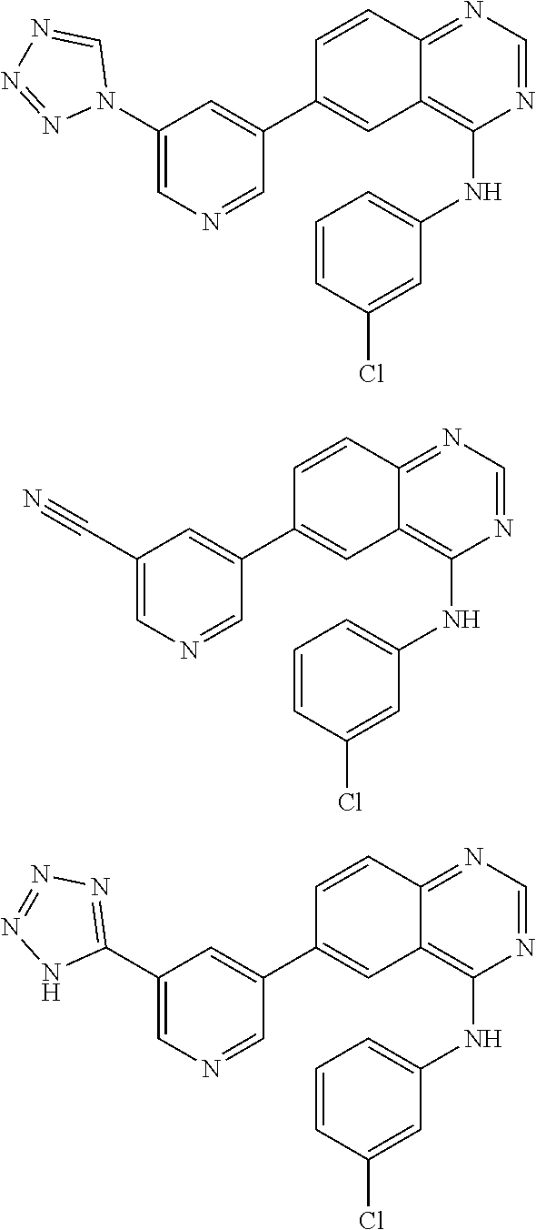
N1(C2=CN=CC(C3=CC4=C(NC5=CC=CC(Cl)=C5)N=CN=C4C=C3)=C2)C=NN=N1.C1=NC(NC2=CC=CC(Cl)=C2)=C2C(=N1)C=CC(C1=CC(C#N)=CN=C1)=C2.N1=NN=C(C2=CN=CC(C3=CC4=C(NC5=CC=CC(Cl)=C5)N=CN=C4C=C3)=C2)N1
